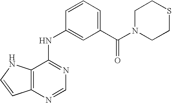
C12=C(NC=C1)C(NC1=CC(C(N3CCSCC3)=O)=CC=C1)=NC=N2
